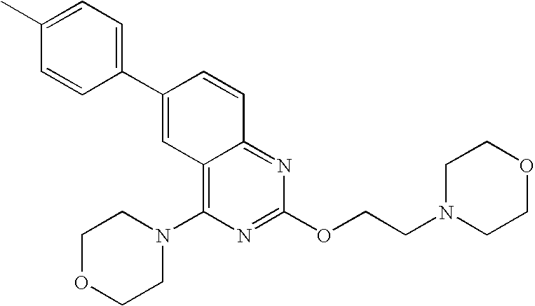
C1(C2=CC3=C(N4CCOCC4)N=C(OCCN4CCOCC4)N=C3C=C2)=CC=C(C)C=C1
